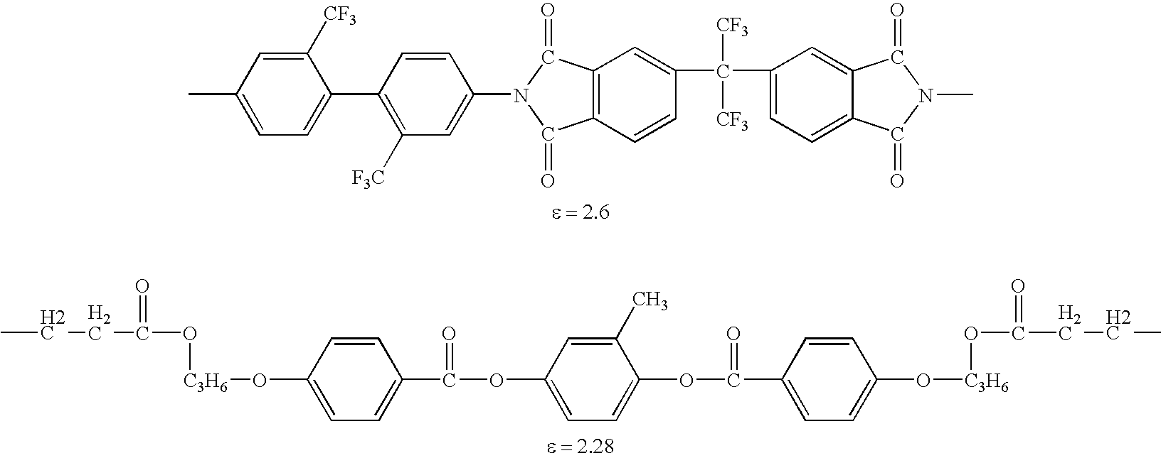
C1=C(C)C=C([CF3])C(C2=C([F3C])C=C(N3C(=O)C4=C(C3=O)C=C(C([CF3])([CF3])C3=CC=C5C(=C3)C(=O)N(C)C5=O)C=C4)C=C2)=C1.CCCC(=O)O[C3H6]OC1=CC=C(C(=O)OC2=CC=C(OC(C3=CC=C(O[C3H6]OC(=O)CCC)C=C3)=O)C(C)=C2)C=C1
